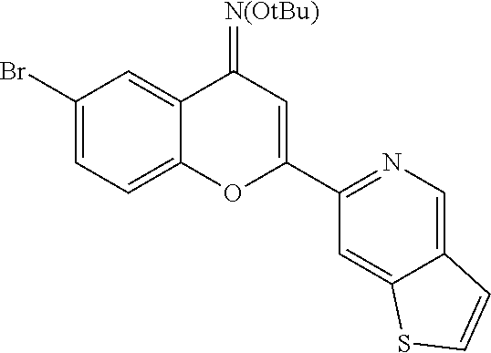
BrC1=CC=C2C(=C1)C(=[N(OtBu)])C=C(C1=NC=C3C(=C1)SC=C3)O2
